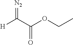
[H]C(C(OCC)=O)=[N2]
